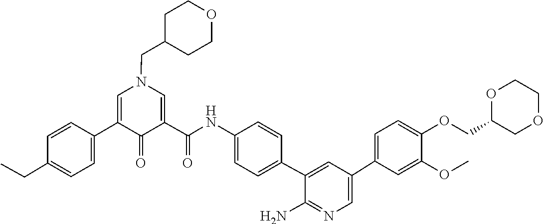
C1(C2=CC=C(CC)C=C2)=CN(CC2CCOCC2)C=C(C(NC2=CC=C(C3=CC(C4=CC=C(OCC5COCCO5)C(OC)=C4)=CN=C3N)C=C2)=O)C1=O
